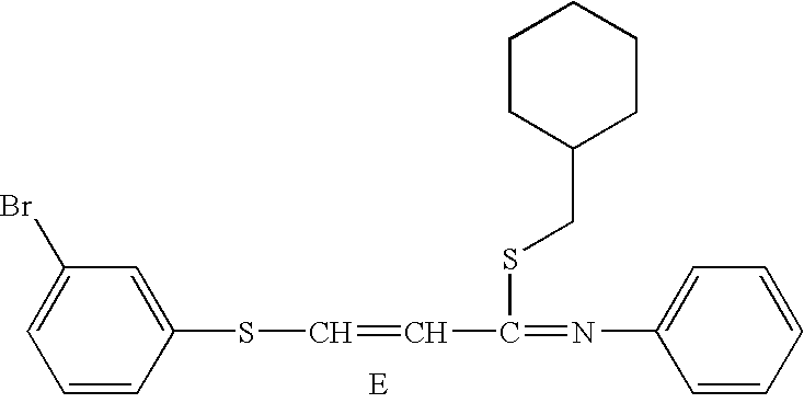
C1=CC(SC=CC(=NC2=CC=CC=C2)SCC2CCCCC2)=CC(Br)=C1
